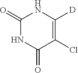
C1(=O)NC(=O)C(Cl)=C([D])N1
